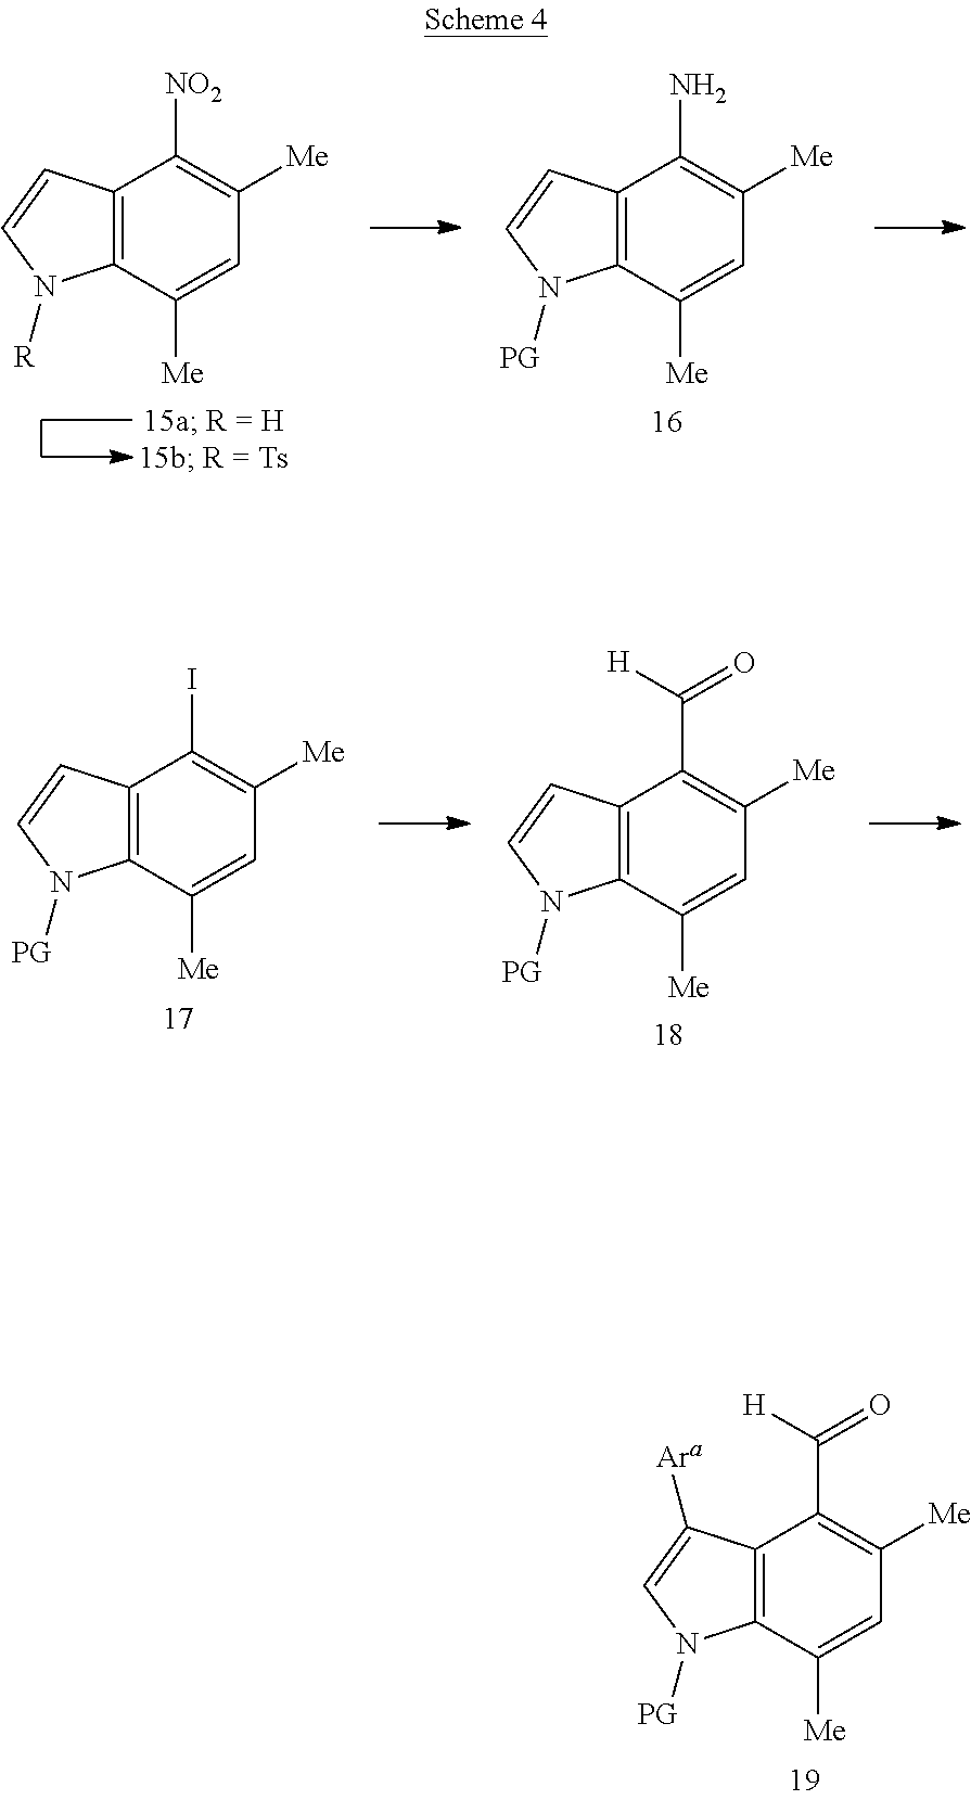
C12=C(C([Me])=CC([Me])=C1C([H])=O)N([PG])C=C2[Ara].C12=C(C([Me])=CC([Me])=C1[NO2])N([R])C=C2.C12=C(C([Me])=CC([Me])=C1N)N([PG])C=C2.C12=C(C([Me])=CC([Me])=C1I)N([PG])C=C2.C12=C(C([Me])=CC([Me])=C1C([H])=O)N([PG])C=C2
